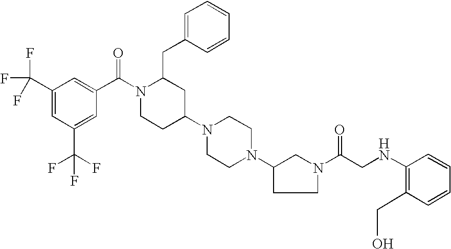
C1(C(F)(F)F)=CC(C(F)(F)F)=CC(C(N2CCC(N3CCN(C4CCN(C(CNC5=C(CO)C=CC=C5)=O)C4)CC3)CC2CC2=CC=CC=C2)=O)=C1
